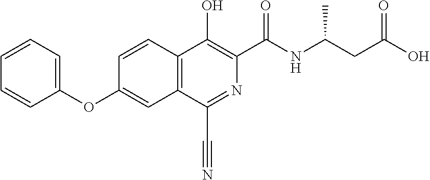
C1(OC2=CC3=C(C=C2)C(O)=C(C(NC(CC(O)=O)C)=O)N=C3C#N)=CC=CC=C1
